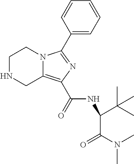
N1CC2=C(C(=O)NC(C(C)(C)C)C(N(C)C)=O)N=C(C3=CC=CC=C3)N2CC1
